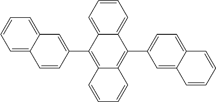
C1=CC=C2C(=C1)C=C(C1=C3C(=C(C4=CC=C5C(=C4)C=CC=C5)C4=CC=CC=C14)C=CC=C3)C=C2
